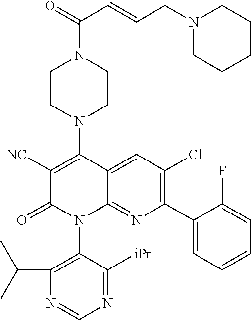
C1([NC])=C(N2CCN(C(=O)C=CCN3CCCCC3)CC2)C2=CC(Cl)=C(C3=CC=CC=C3F)N=C2N(C2=C(C(C)C)N=CN=C2[iPr])C1=O
